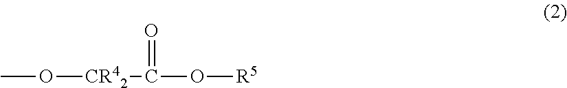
CO[CR42]C(O[R5])=O
